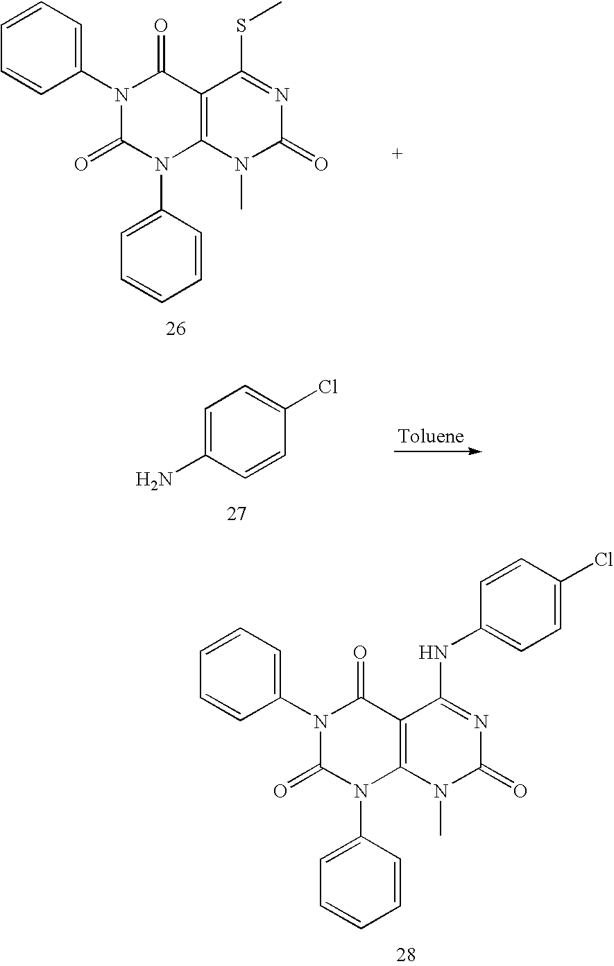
N1(C2=CC=CC=C2)C2=C(C(=O)N(C3=CC=CC=C3)C1=O)C(NC1=CC=C(Cl)C=C1)=NC(=O)N2C.N1(C2=CC=CC=C2)C2=C(C(=O)N(C3=CC=CC=C3)C1=O)C(SC)=NC(=O)N2C.C1=C(N)C=CC(Cl)=C1
